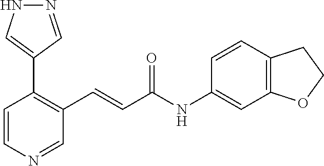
C1=CN=CC(C=CC(NC2=CC3=C(C=C2)CCO3)=O)=C1C1=CNN=C1
